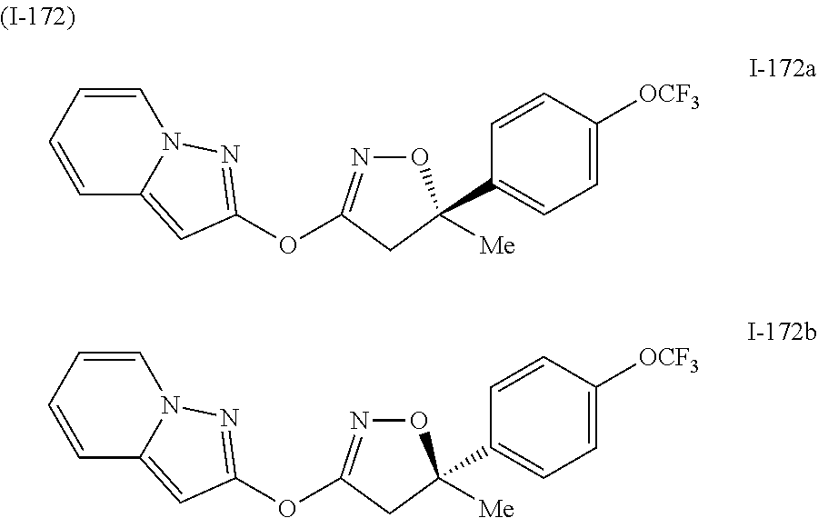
C1=CC([OCF3])=CC=C1C1([Me])ON=C(OC2=NN3C=CC=CC3=C2)C1.C1=CC([OCF3])=CC=C1C1([Me])ON=C(OC2=NN3C=CC=CC3=C2)C1
